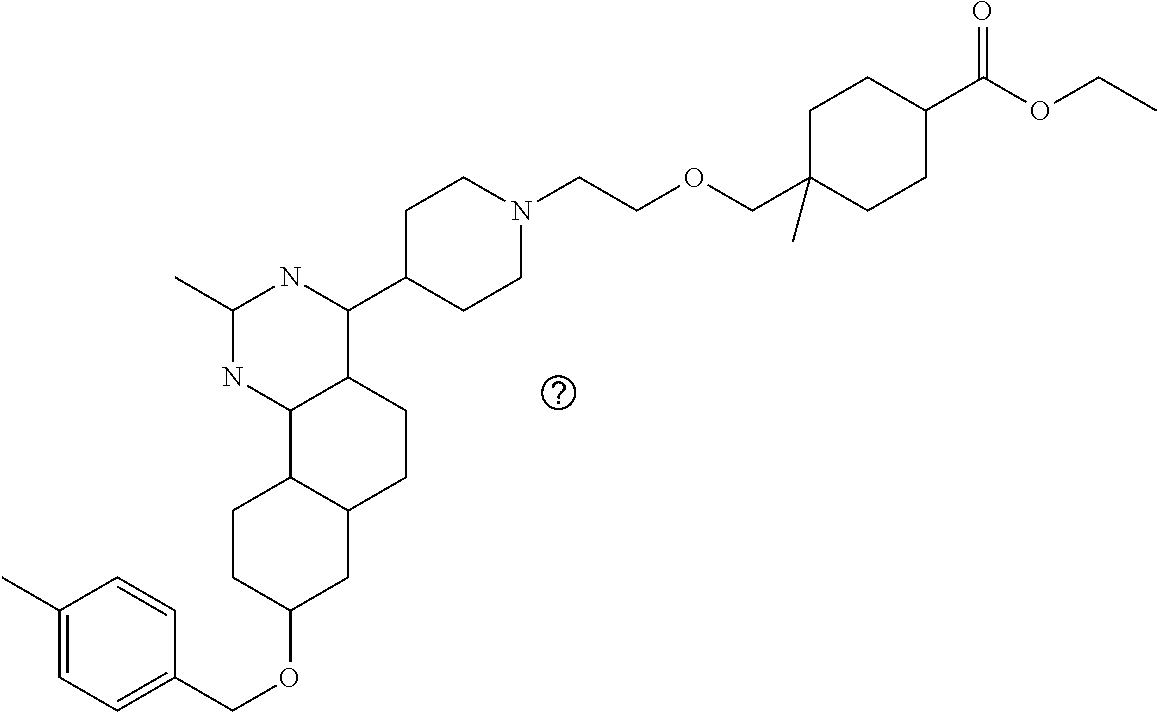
O(C1CC2C(CC1)C1C(CC2)C(C2CCN(CCOCC3(C)CCC(C(OCC)=O)CC3)CC2)NC(C)N1)CC1=CC=C(C)C=C1
